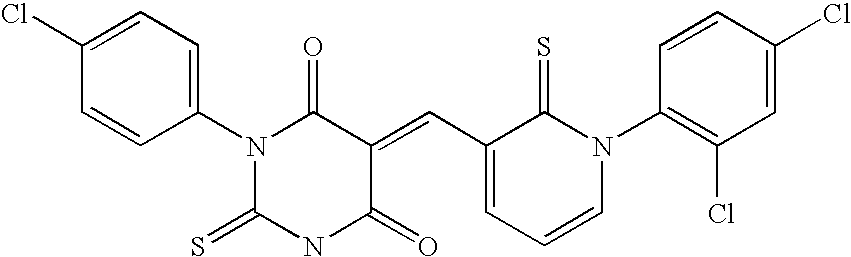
C1=C(Cl)C=CC(N2C(=S)NC(=O)C(=CC3=CC=CN(C4=C(Cl)C=C(Cl)C=C4)C3=S)C2=O)=C1
